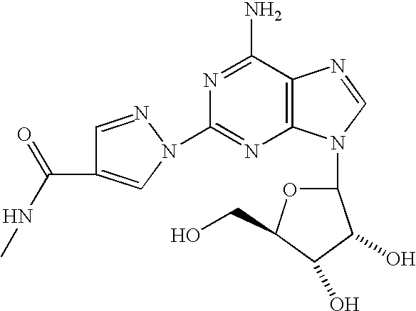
C1(N2C=C(C(NC)=O)C=N2)=NC2=C(C(N)=N1)N=CN2C1OC(CO)C(O)C1O
